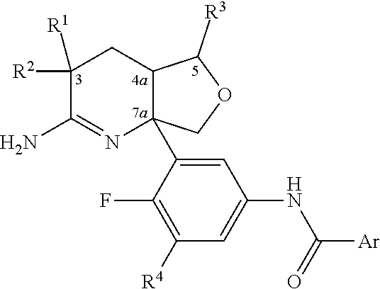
C1(F)=C([R4])C=C(NC(=O)[Ar])C=C1C12N=C(N)C([R2])([R1])CC1C([R3])OC2
